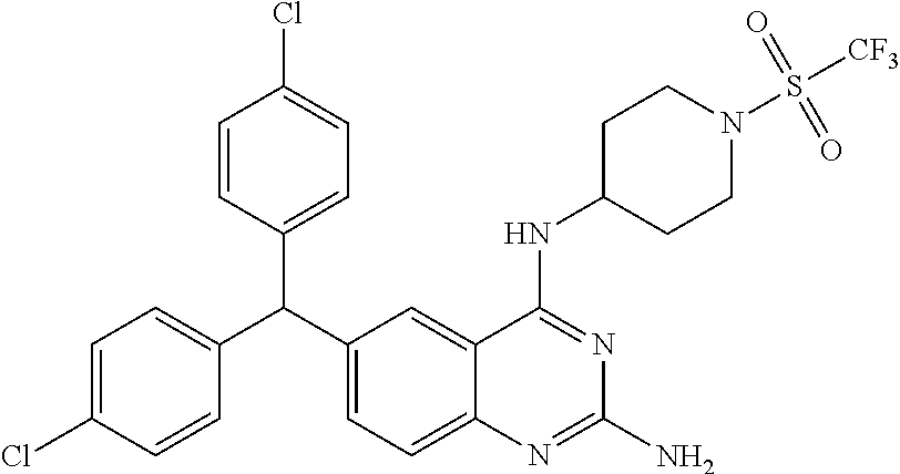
C1=C(Cl)C=CC(C(C2=CC=C3C(=C2)C(NC2CCN(S([CF3])(=O)=O)CC2)=NC(N)=N3)C2=CC=C(Cl)C=C2)=C1
